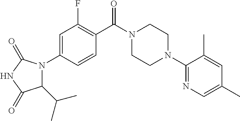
N1(C(C2=C(F)C=C(N3C(C(C)C)C(=O)NC3=O)C=C2)=O)CCN(C2=NC=C(C)C=C2C)CC1
